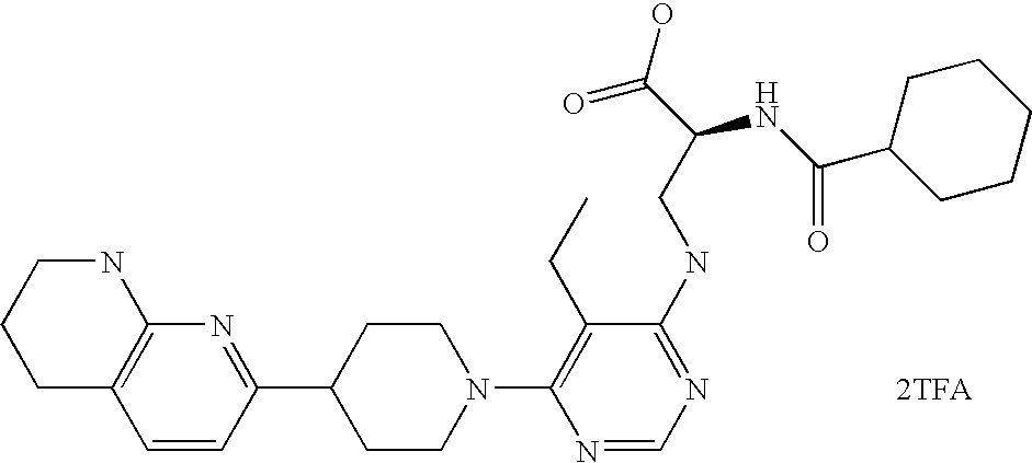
[2TFA].C1=CC(C2CCN(C3=C(CC)C(NCC(C(O)=O)NC(=O)C4CCCCC4)=NC=N3)CC2)=NC2=C1CCCN2
